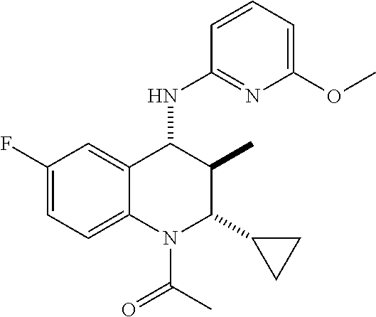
C1(F)=CC=C2C(=C1)C(NC1=NC(OC)=CC=C1)C(C)C(C1CC1)N2C(C)=O
